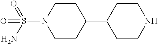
C1CC(C2CCNCC2)CCN1S(N)(=O)=O
